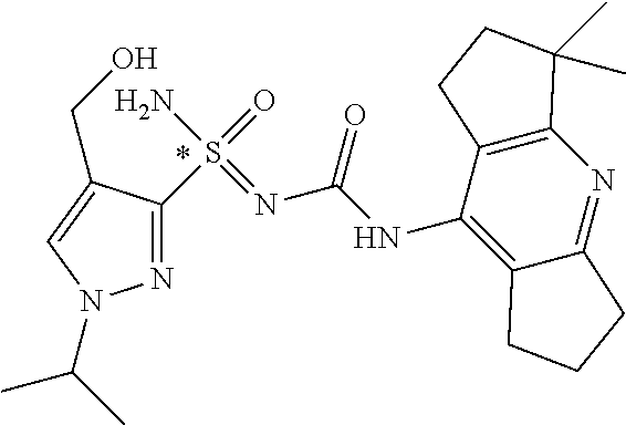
N1=C(S(=O)(N)=NC(NC2=C3C(=NC4=C2CCC4(C)C)CCC3)=O)C(CO)=CN1C(C)C
